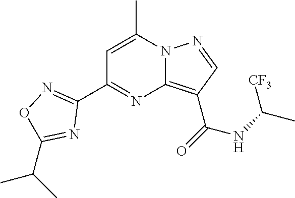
C1=C(C)N2C(=C(C(=O)NC(C)[CF3])C=N2)N=C1C1=NOC(C(C)C)=N1
